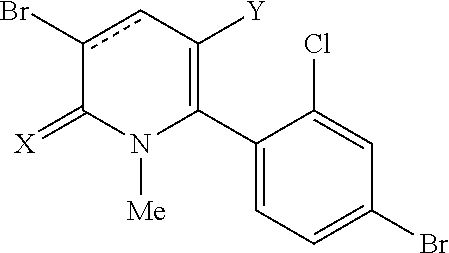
C1(C2=C([Y])cc(Br)C(=[X])N2[Me])=CC=C(Br)C=C1Cl
